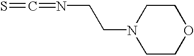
S=C=NCCN1CCOCC1
